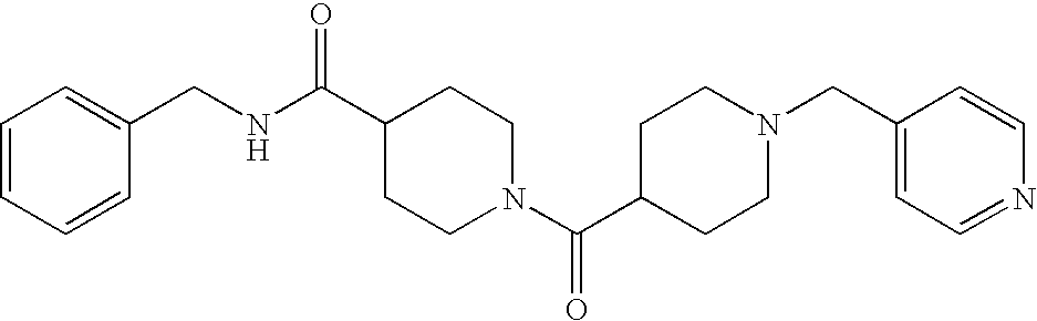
N(C(C1CCN(C(C2CCN(CC3=CC=NC=C3)CC2)=O)CC1)=O)CC1=CC=CC=C1
